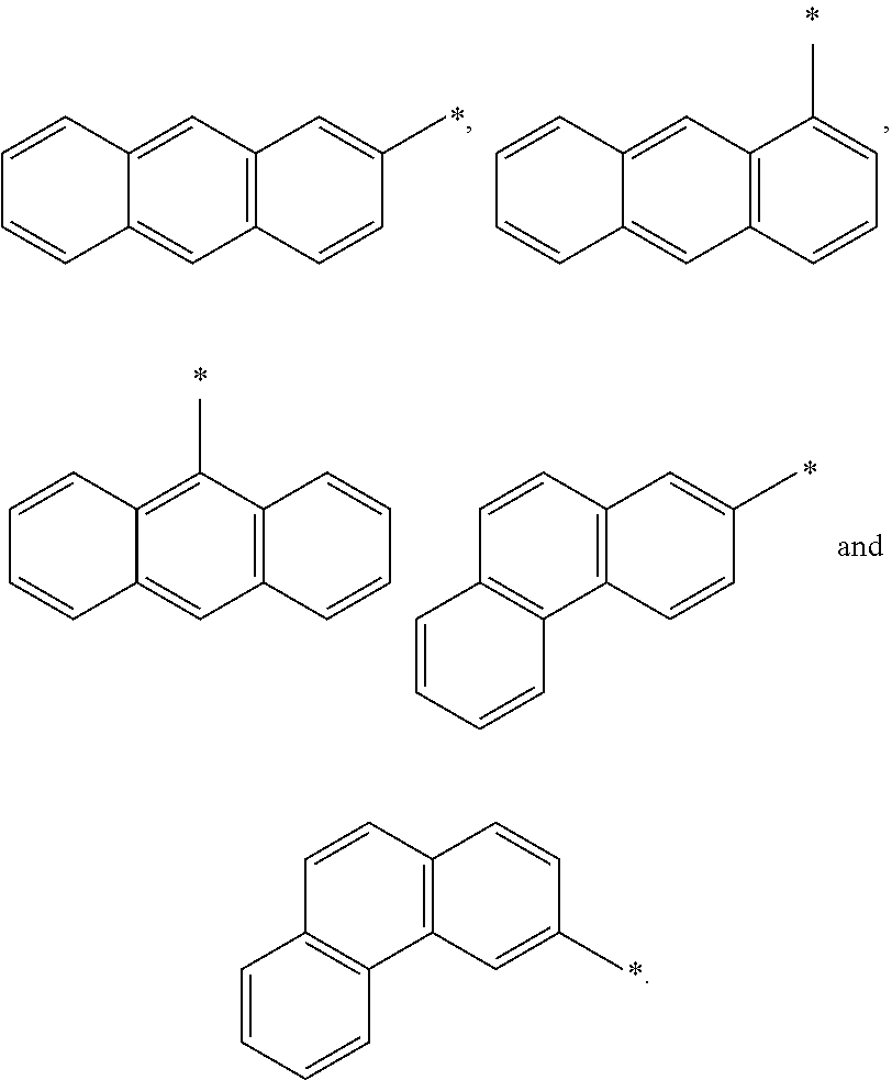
C12=C(C=C3C(=C1)C=CC=C3)C=C(C)C=C2.C12=C(C=C3C(=C1)C=CC=C3)C(C)=CC=C2.C12=C(C(C)=C3C(=C1)C=CC=C3)C=CC=C2.C12=C(C=CC3=C1C=CC=C3)C=C(C)C=C2.C1=CC=CC2=C1C=CC1=C2C=C(C)C=C1
